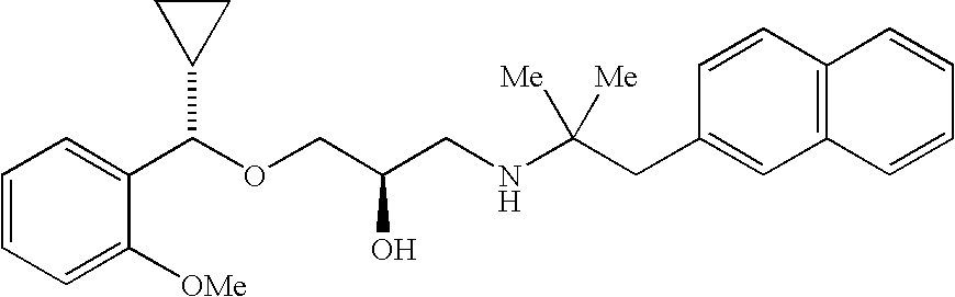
C1=C([OMe])C(C(OCC(CNC(CC2=CC3=C(C=C2)C=CC=C3)([Me])[Me])O)C2CC2)=CC=C1
